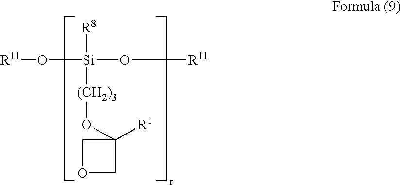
[R11]O[Si]([R8])(O[R11])[(CH2)3]OC1([R1])COC1
